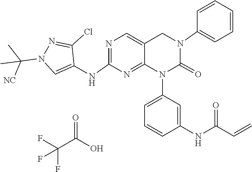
C=CC(NC1=CC(N2C(=O)N(C3=CC=CC=C3)CC3=CN=C(NC4=CN(C(C)([NC])C)N=C4Cl)N=C23)=CC=C1)=O.FC(C(O)=O)(F)F
